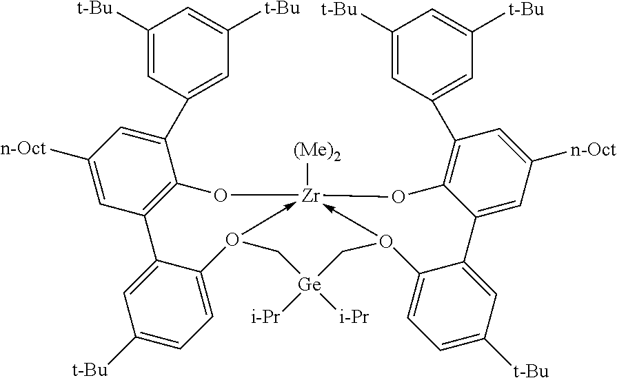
C1([t-Bu])=CC(C2=CC([n-Oct])=CC3=C2O[Zr]24([(Me)2])-O(C5=CC=C([t-Bu])C=C35)C[Ge]([i-Pr])([i-Pr])CO->2C2=CC=C([t-Bu])C=C2C2=CC([n-Oct])=CC(C3=CC([t-Bu])=CC([t-Bu])=C3)=C2O4)=CC([t-Bu])=C1
